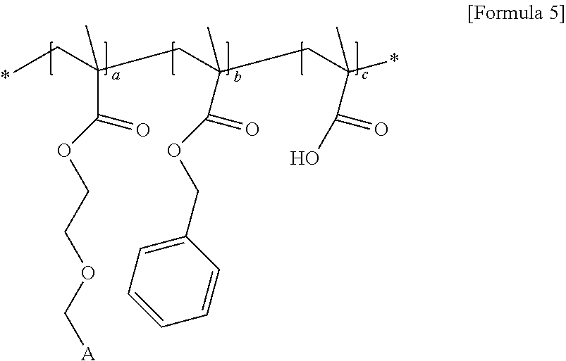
O(CCOC(=O)C(C*)(C)CC(C(=O)OCC1=CC=CC=C1)(C)CC(C(=O)O)(*)C)C[A]
